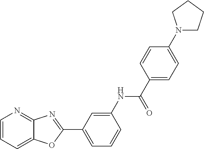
C1=CC=C2C(=N1)N=C(C1=CC=CC(NC(=O)C3=CC=C(N4CCCC4)C=C3)=C1)O2
